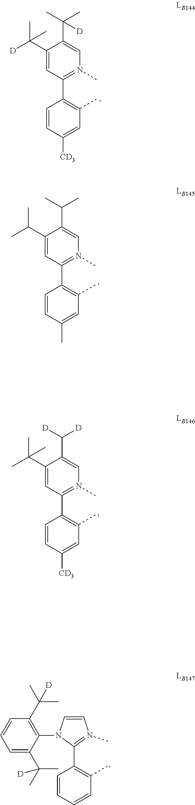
C1(C(C)(C)C)=CC(C2=C(C)C=C([CD3])C=C2)=N(C)C=C1C([D])[D].C1(C(C)C)=CC(C2=C(C)C=C(C)C=C2)=N(C)C=C1C(C)C.C1(C([D])(C)C)=CC(C2=C(C)C=C([CD3])C=C2)=N(C)C=C1C(C)(C)[D].C1(C2=N(C)C=CN2C2=C(C(C)(C)[D])C=CC=C2C(C)(C)[D])=C(C)C=CC=C1
